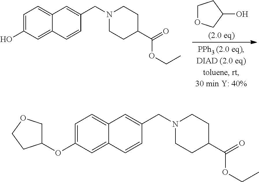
C1=C(O)C=C2C(=C1)C=C(CN1CCC(C(=O)OCC)CC1)C=C2.C1OCC(O)C1.C1=C(OC2COCC2)C=C2C(=C1)C=C(CN1CCC(C(=O)OCC)CC1)C=C2
